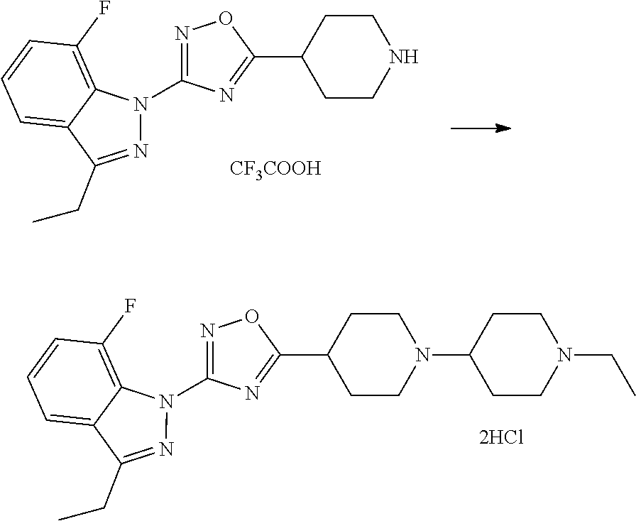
C1=C2C(=C(F)C=C1)N(C1=NOC(C3CCNCC3)=N1)N=C2CC.[CF3COOH].C1=C2C(=C(F)C=C1)N(C1=NOC(C3CCN(C4CCN(CC)CC4)CC3)=N1)N=C2CC
